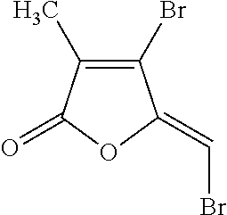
C1(Br)=C(C)C(=O)OC1=CBr
